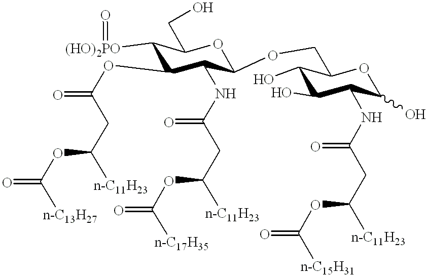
O1C(OCC2OC(O)C(NC(CC([n-C11H23])OC(=O)[n-C15H31])=O)C(O)C2O)C(NC(CC([n-C11H23])OC(=O)[n-C17H35])=O)C(OC(CC(OC(=O)[n-C13H27])[n-C11H23])=O)C([(HO)2PO]=O)C1CO
